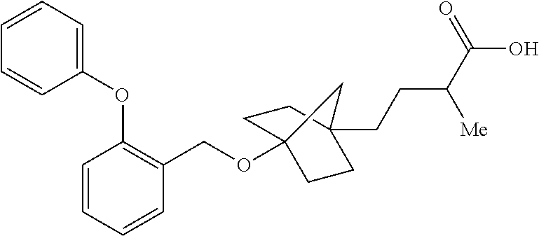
C1=CC=CC(COC23CCC(CCC(C(O)=O)[Me])(CC2)C3)=C1OC1=CC=CC=C1
